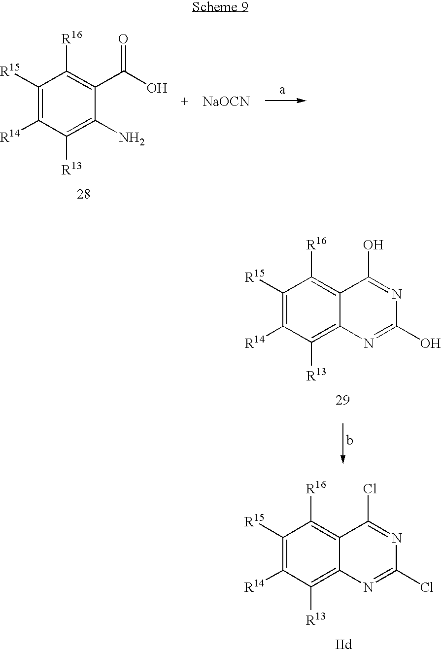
C1([R15])=C([R14])C([R13])=C(N)C(C(O)=O)=C1[R16].[NaOCN].C1([R15])=C([R14])C([R13])=C2C(=C1[R16])C(O)=NC(O)=N2.C1([R15])=C([R14])C([R13])=C2C(=C1[R16])C(Cl)=NC(Cl)=N2
